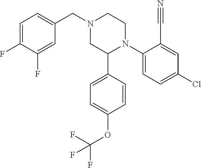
C1(N2CCN(CC3=CC=C(F)C(F)=C3)CC2C2=CC=C(OC(F)(F)F)C=C2)=CC=C(Cl)C=C1C#N
